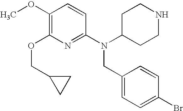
C1(OC)=C(OCC2CC2)N=C(N(C2CCNCC2)CC2=CC=C(Br)C=C2)C=C1
